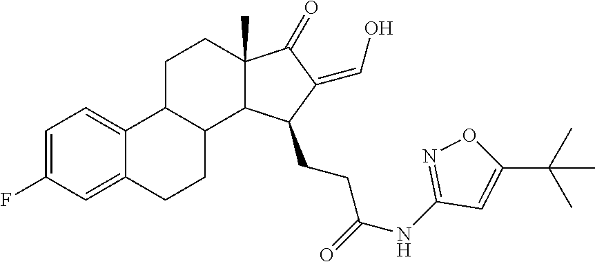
C1=C(F)C=C2C(=C1)C1C(CC2)C2C(C)(CC1)C(=O)C(=CO)C2CCC(=O)NC1=NOC(C(C)(C)C)=C1
